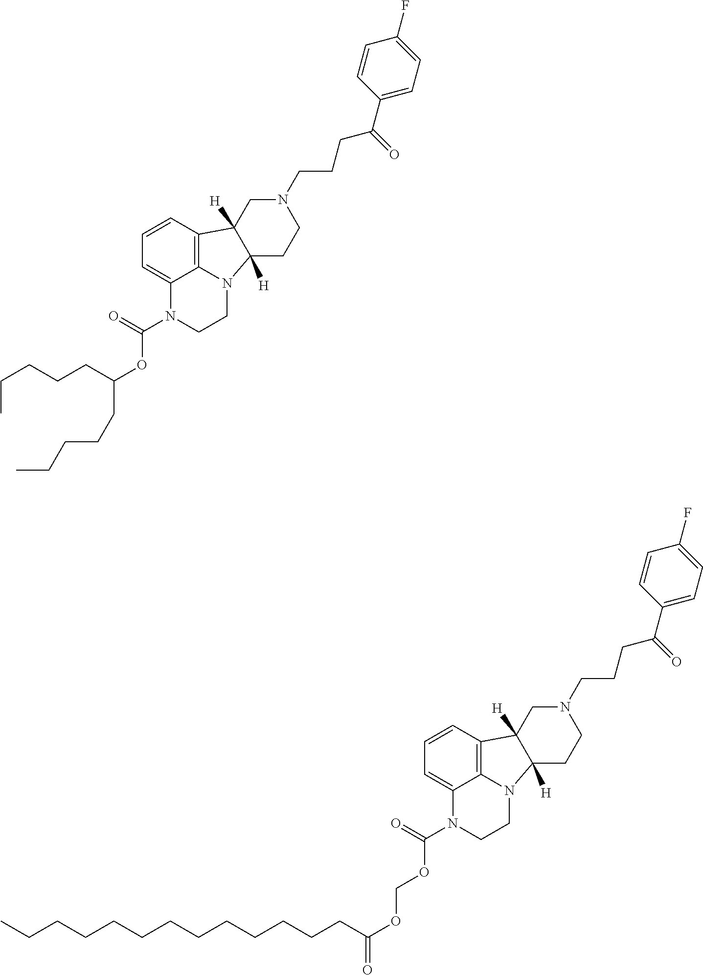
C1=CC2=C3C(=C1)N(C(=O)OC(CCCCC)CCCCC)CCN3C1([H])C2([H])CN(CCCC(C2=CC=C(F)C=C2)=O)CC1.C1=CC2=C3C(=C1)N(C(=O)OCOC(=O)CCCCCCCCCCCCC)CCN3C1([H])C2([H])CN(CCCC(C2=CC=C(F)C=C2)=O)CC1
